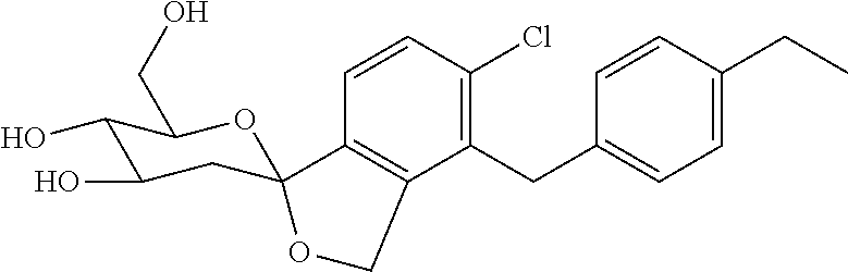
C1(CC2=CC=C(CC)C=C2)=C(Cl)C=CC2=C1COC21CC(O)C(O)C(CO)O1
